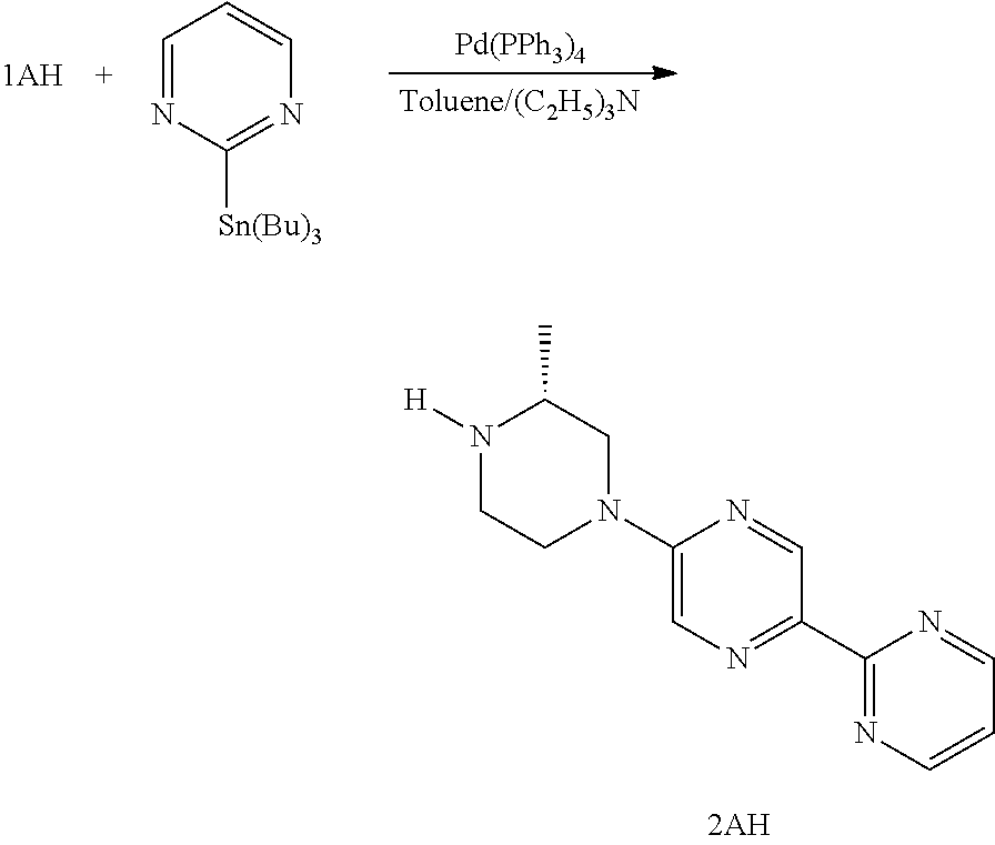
C1=NC([Sn(Bu)3])=NC=C1.[Pd(PPh3)4].C1(N2CC(C)N([H])CC2)=CN=C(C2=NC=CC=N2)C=N1
